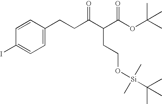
C1=C(CCC(C(C(OC(C)(C)C)=O)CCO[Si](C(C)(C)C)(C)C)=O)C=CC(I)=C1
